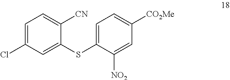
C1=C(Cl)C=C(SC2=CC=C([CO2Me])C=C2[NO2])C([CN])=C1
